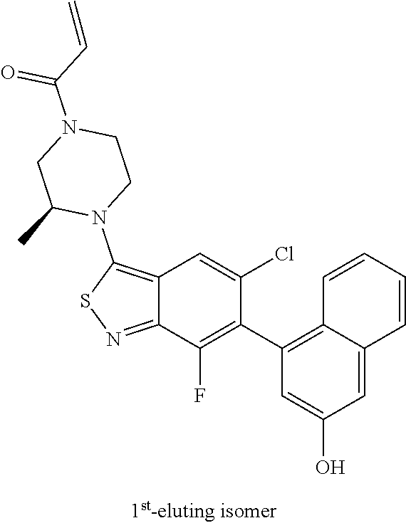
C12=C(N3CCN(C(=O)C=C)CC3C)SN=C1C(F)=C(C1=C3C(=CC(O)=C1)C=CC=C3)C(Cl)=C2
